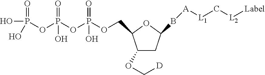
P(OP(OP(OCC1C(OC[D])CC(B[A][L1]C[L2][Label])O1)(=O)O)(=O)O)(O)(=O)O
